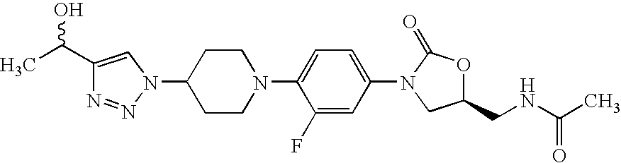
C1(C(C)O)=CN(C2CCN(C3=CC=C(N4CC(CNC(C)=O)OC4=O)C=C3F)CC2)N=N1
